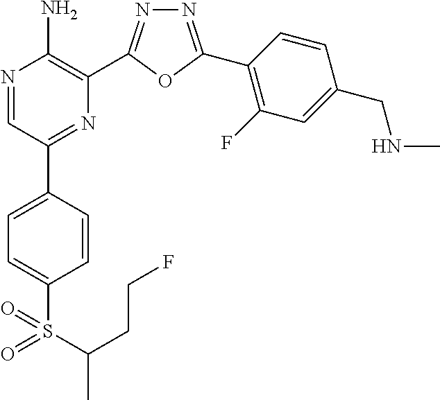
N1=C(C2=C(F)C=C(CNC)C=C2)OC(C2=C(N)N=CC(C3=CC=C(S(=O)(=O)C(C)CCF)C=C3)=N2)=N1
